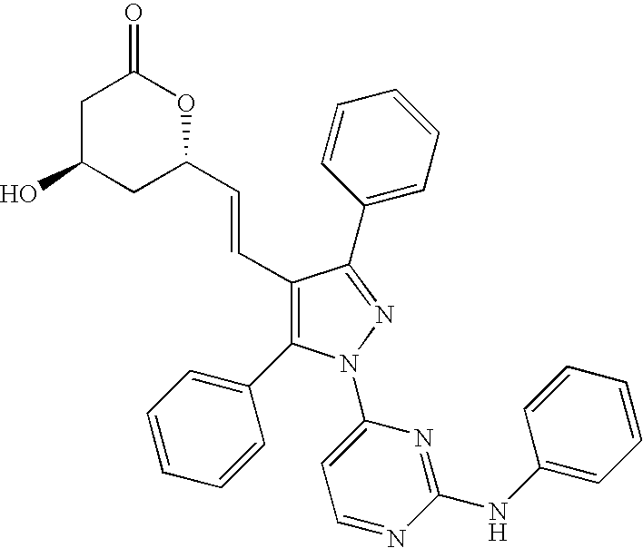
C1(C=CC2CC(O)CC(=O)O2)=C(C2=CC=CC=C2)N(C2=CC=NC(NC3=CC=CC=C3)=N2)N=C1C1=CC=CC=C1
